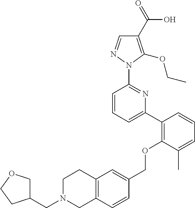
C1(C2=C(OCC3=CC4=C(C=C3)CN(CC3COCC3)CC4)C(C)=CC=C2)=CC=CC(N2N=CC(C(=O)O)=C2OCC)=N1
